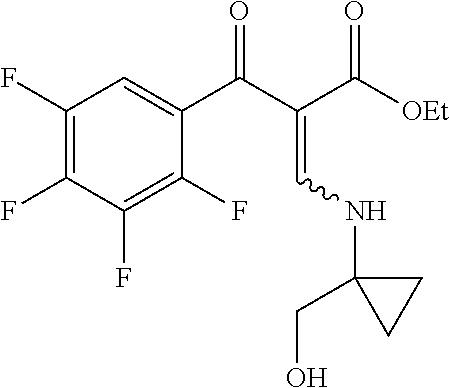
C1(F)=C(F)C(F)=C(F)C(C(C(=CNC2(CO)CC2)C([OEt])=O)=O)=C1
